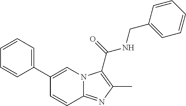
C1(C2=CC=CC=C2)=CN2C(=NC(C)=C2C(=O)NCC2=CC=CC=C2)C=C1
